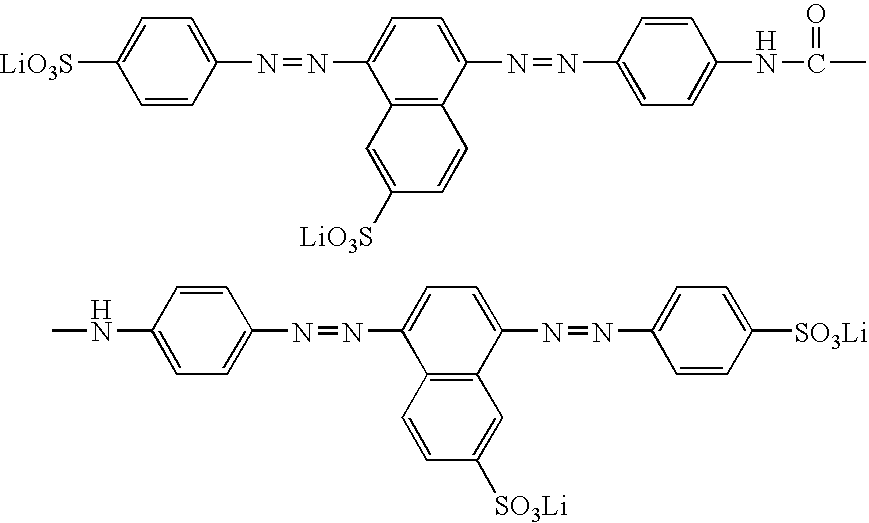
C1=CC(N=NC2=CC=C(N=NC3=CC=C(NC(C)=O)C=C3)C3=C2C=C([LiO3S])C=C3)=CC=C1[LiO3S].C1(NC)=CC=C(N=NC2=CC=C(N=NC3=CC=C([SO3Li])C=C3)C3=C2C=CC([SO3Li])=C3)C=C1
